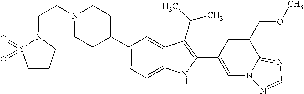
N1(CCN2S(=O)(=O)CCC2)CCC(C2=CC=C3C(=C2)C(C(C)C)=C(C2=CN4C(=NC=N4)C(COC)=C2)N3)CC1
